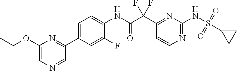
C1(C(C(NC2=CC=C(C3=NC(OCC)=CN=C3)C=C2F)=O)(F)F)=NC(NS(=O)(=O)C2CC2)=NC=C1
